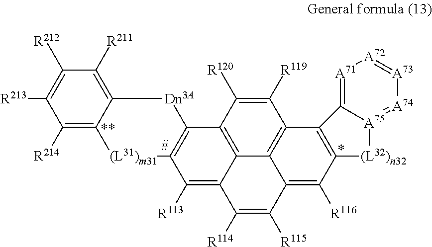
C1([R212])=C([R213])C([R214])=C2C(=C1[R211])[Dn3A]C1=C([(L31)m31]2)C([R113])=C2C3=C1C([R120])=C([R119])C1=C3C(=C([R116])C3=C1C1=[A71][A72]=[A73][A74]=[A75]1[(L32)n32]3)C([R115])=C2[R114]
